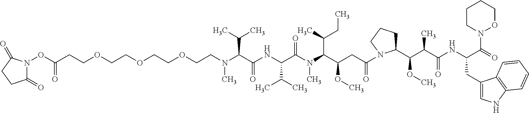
C(CCOCCOCCOCCN(C(C(NC(C(N(C(C(CC(=O)N1C(C(C(C(=O)NC(CC2=CNC3=C2C=CC=C3)C(N2OCCCC2)=O)C)OC)CCC1)OC)C(CC)C)C)=O)C(C)C)=O)C(C)C)C)(ON1C(=O)CCC1=O)=O
